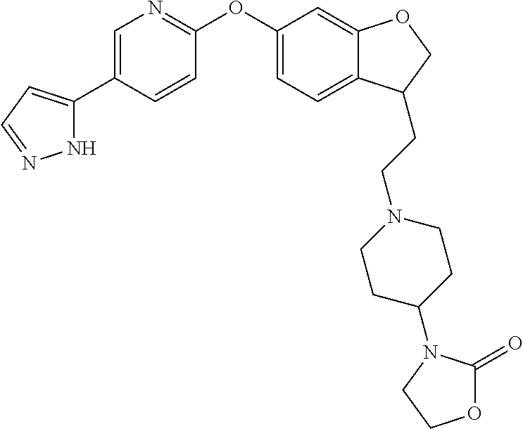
N1C(C2=CN=C(OC3=CC=C4C(=C3)OCC4CCN3CCC(N4C(=O)OCC4)CC3)C=C2)=CC=N1
